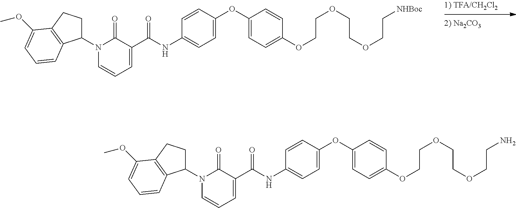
C1=CC(OC2=CC=C(OCCOCCOCC[NHBoc])C=C2)=CC=C1NC(C1=CC=CN(C2CCC3=C2C=CC=C3OC)C1=O)=O.C1=CC(OC2=CC=C(OCCOCCOCCN)C=C2)=CC=C1NC(C1=CC=CN(C2CCC3=C2C=CC=C3OC)C1=O)=O
